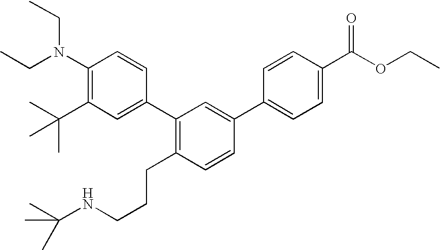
C1(N(CC)CC)=C(C(C)(C)C)C=C(C2=C(CCCNC(C)(C)C)C=CC(C3=CC=C(C(OCC)=O)C=C3)=C2)C=C1
